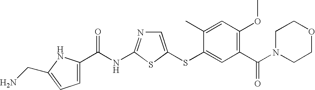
C1=C(SC2=CC(C(N3CCOCC3)=O)=C(OC)C=C2C)SC(NC(=O)C2=CC=C(CN)N2)=N1
